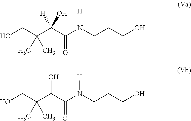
OCC(C(C(N(CCCO)[H])=O)O)(C)C.OCC(C(C(N(CCCO)[H])=O)(O)[H])(C)C
